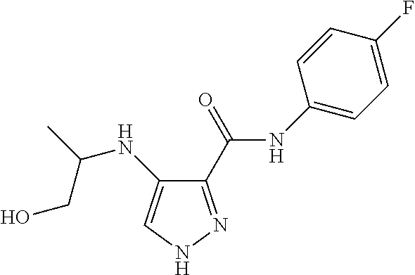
C1(C(NC2=CC=C(F)C=C2)=O)=NNC=C1NC(C)CO
